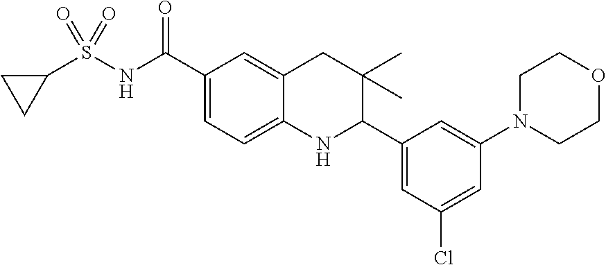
C1(C(NS(C2CC2)(=O)=O)=O)=CC=C2C(=C1)CC(C)(C)C(C1=CC(Cl)=CC(N3CCOCC3)=C1)N2
